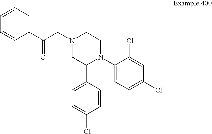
C1(C(CN2CC(C3=CC=C(Cl)C=C3)N(C3=CC=C(Cl)C=C3Cl)CC2)=O)=CC=CC=C1
